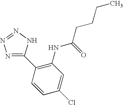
C1(C2=C(NC(CCCC)=O)C=C(Cl)C=C2)=NN=NN1
